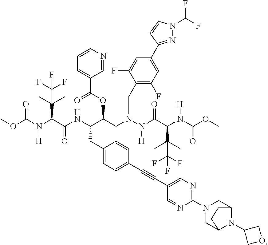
O(C(N(C(C(NC(C(CN(N(C(C(N(C(OC)=O)[H])C(C)(C)C(F)(F)F)=O)[H])CC1=C(F)C=C(C2=NN(C(F)F)C=C2)C=C1F)OC(C1=CC=CN=C1)=O)CC1=CC=C(C#CC2=CN=C(N3CC4N(C5COC5)C(C3)CC4)N=C2)C=C1)=O)C(C)(C)C(F)(F)F)[H])=O)C
